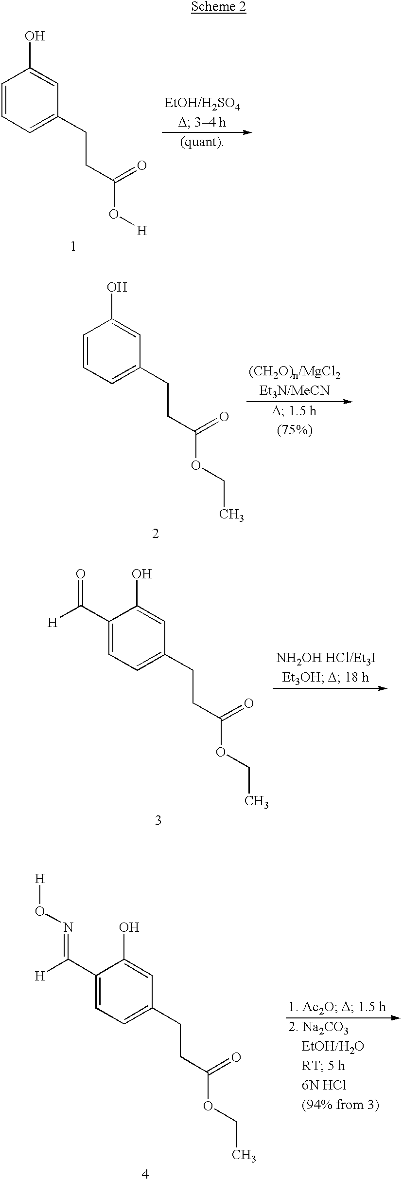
C1=CC=C(CCC(O[H])=O)C=C1O.C1(C([H])=NO[H])=CC=C(CCC(OCC)=O)C=C1O.C1=CC=C(CCC(OCC)=O)C=C1O.C1(C([H])=O)=CC=C(CCC(OCC)=O)C=C1O
